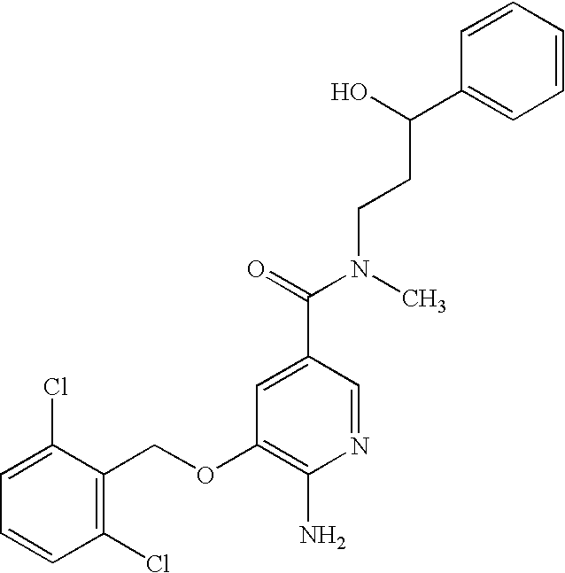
C1=C(Cl)C(COC2=C(N)N=CC(C(=O)N(CCC(C3=CC=CC=C3)O)C)=C2)=C(Cl)C=C1
